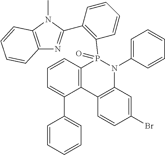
C12=C(C3=C(N(C4=CC=CC=C4)P1(=O)C1=C(C4=NC5=C(N4C)C=CC=C5)C=CC=C1)C=C(Br)C=C3)C(C1=CC=CC=C1)=CC=C2
